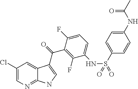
C1(Cl)=CN=C2C(=C1)C(C(=O)C1=C(F)C(NS(=O)(C3=CC=C(NC(C)=O)C=C3)=O)=CC=C1F)=CN2
